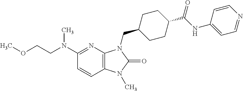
C1(N(CCOC)C)=NC2=C(C=C1)N(C)C(=O)N2CC1CCC(C(NC2=CC=NC=C2)=O)CC1
